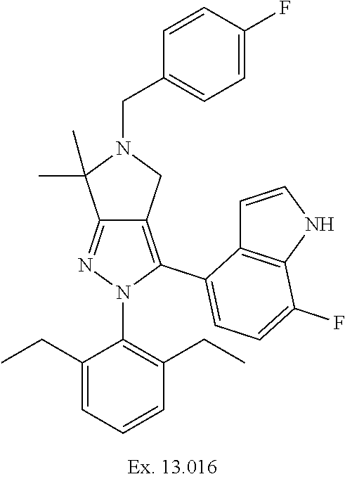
C12=NN(C3=C(CC)C=CC=C3CC)C(C3=CC=C(F)C4=C3C=CN4)=C1CN(CC1=CC=C(F)C=C1)C2(C)C
